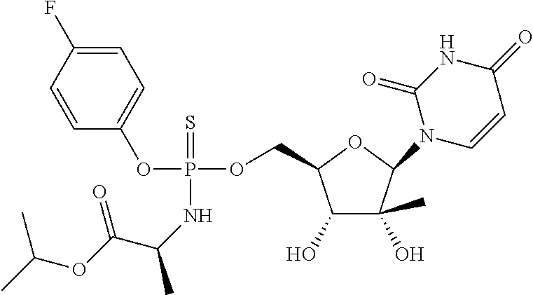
C1=CC(F)=CC=C1OP(NC(C)C(OC(C)C)=O)(OCC1C(O)C(C)(O)C(N2C=CC(=O)NC2=O)O1)=S
